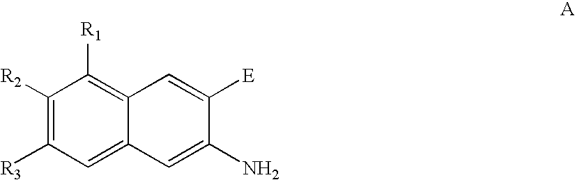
C1([R2])=C([R3])C=C2C(=C1[R1])C=C([E])C(N)=C2
